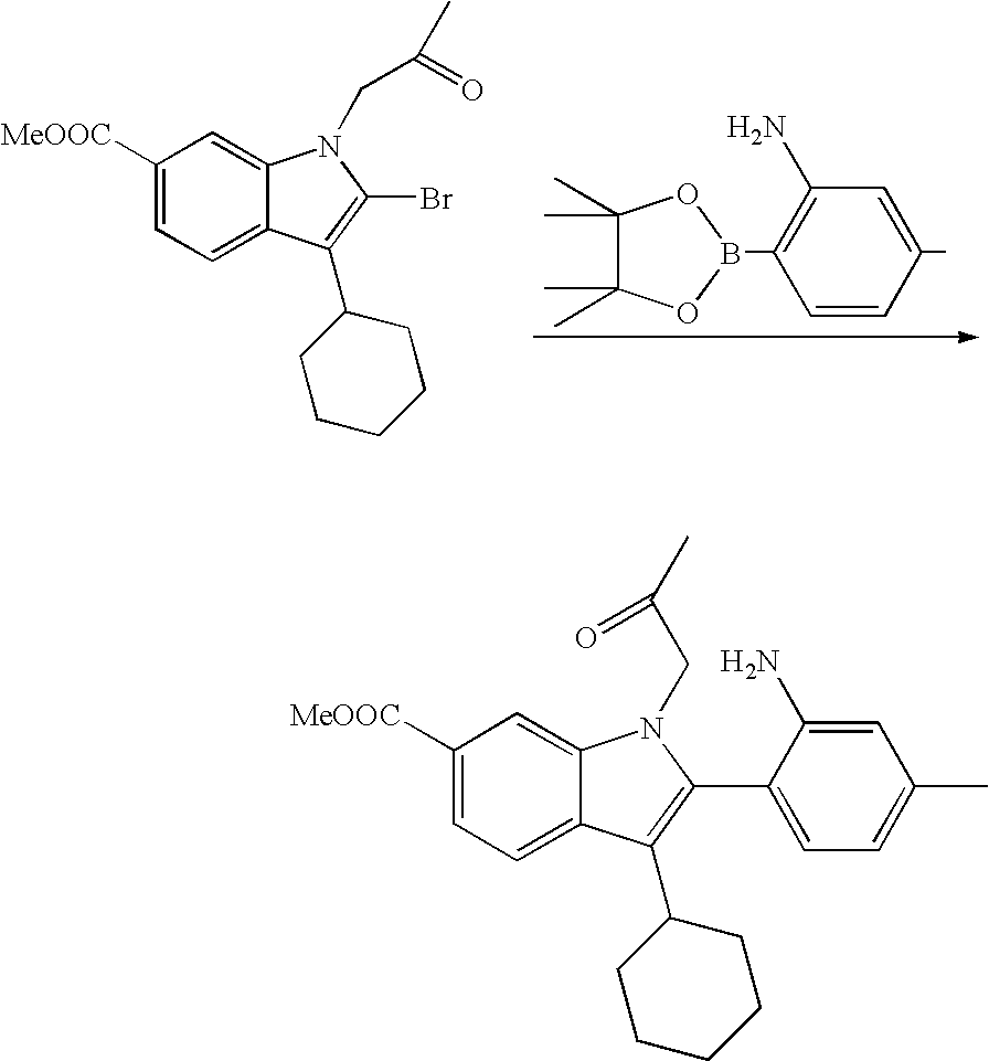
C1(B2OC(C)(C)C(C)(C)O2)=C(N)C=C(C)C=C1.C1([MeOOC])=CC=C2C(=C1)N(CC(=O)C)C(Br)=C2C1CCCCC1.C1([MeOOC])=CC=C2C(=C1)N(CC(C)=O)C(C1=CC=C(C)C=C1N)=C2C1CCCCC1
